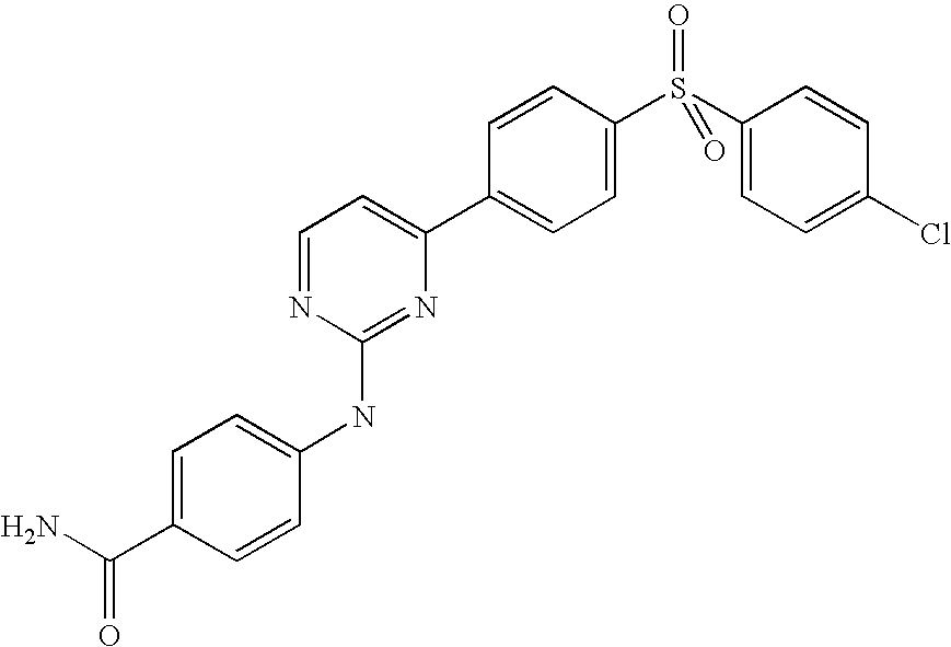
C1=CC(C2=CC=NC(NC3=CC=C(C(N)=O)C=C3)=N2)=CC=C1S(C1=CC=C(Cl)C=C1)(=O)=O
